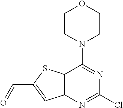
N1=C(N2CCOCC2)C2=C(N=C1Cl)C=C(C=O)S2
